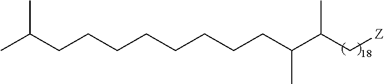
C(CCCCCC(C(C[Z])C)C)CCC(C)C
